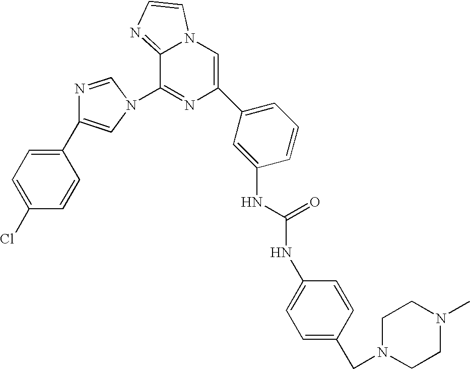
N1=CN(C2=NC(C3=CC=CC(NC(NC4=CC=C(CN5CCN(C)CC5)C=C4)=O)=C3)=CN3C2=NC=C3)C=C1C1=CC=C(Cl)C=C1
